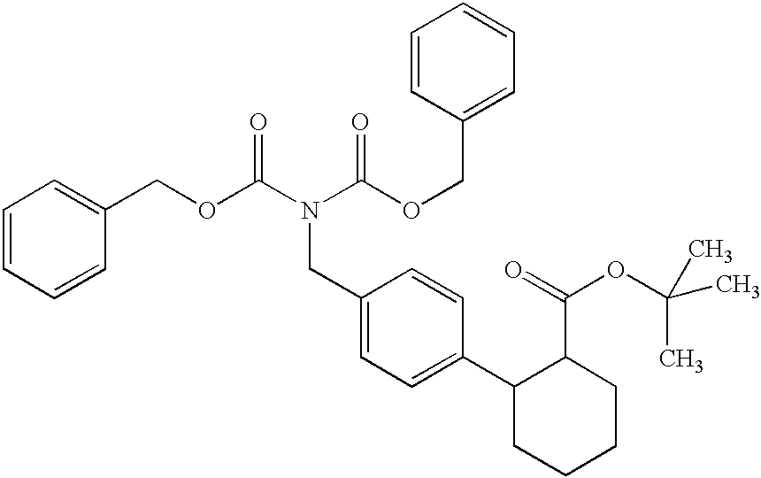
C1(CN(C(OCC2=CC=CC=C2)=O)C(OCC2=CC=CC=C2)=O)=CC=C(C2CCCCC2C(=O)OC(C)(C)C)C=C1
